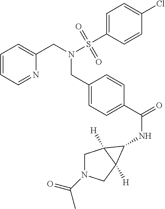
C1=CC=NC(CN(S(C2=CC=C(Cl)C=C2)(=O)=O)CC2=CC=C(C(=O)NC3C4([H])CN(C(C)=O)CC43[H])C=C2)=C1
